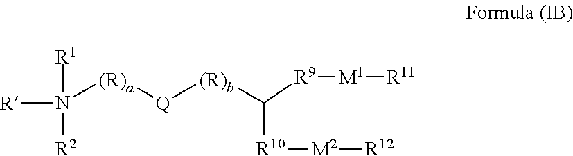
[R1]N([R2])([(R)a][Q][(R)b]C([R10][M2][R12])[R9][M1][R11])[R]
